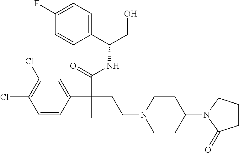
C1=CC(C(C(=O)NC(CO)C2=CC=C(F)C=C2)(CCN2CCC(N3CCCC3=O)CC2)C)=CC(Cl)=C1Cl
